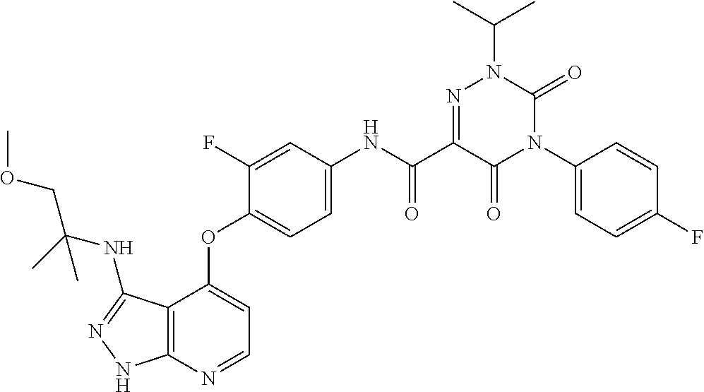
C12=C(N=CC=C1OC1=CC=C(NC(C3=NN(C(C)C)C(=O)N(C4=CC=C(F)C=C4)C3=O)=O)C=C1F)NN=C2NC(COC)(C)C
